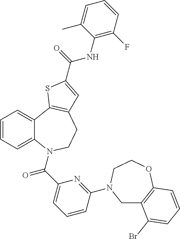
C1=CC=C2C(=C1)C1=C(CCN2C(C2=CC=CC(N3CC4=C(OCC3)C=CC=C4Br)=N2)=O)C=C(C(=O)NC2=C(F)C=CC=C2C)S1
